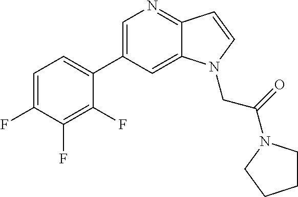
C1=C(C2=CC=C(F)C(F)=C2F)C=C2C(=N1)C=CN2CC(=O)N1CCCC1
